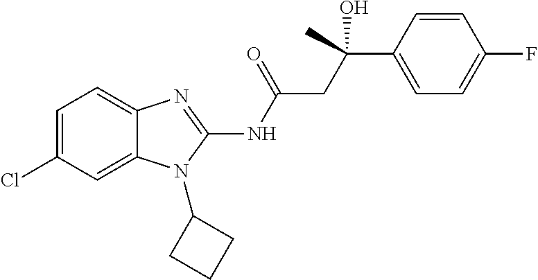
C1=C(Cl)C=C2C(=C1)N=C(NC(CC(C1=CC=C(F)C=C1)(O)C)=O)N2C1CCC1
